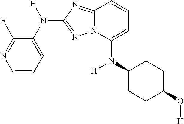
C1(F)=NC=CC=C1N([H])C1=NN2C(=N1)C=CC=C2N(C1CCC(O[H])CC1)[H]
